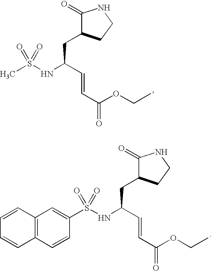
CS(NC(C=CC(OCC)=O)CC1C(=O)NCC1)(=O)=O.C1(S(NC(C=CC(OCC)=O)CC2C(=O)NCC2)(=O)=O)=CC2=C(C=C1)C=CC=C2
